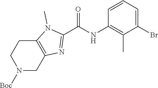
C1(Br)=CC=CC(NC(C2=NC3=C(N2C)CCN([Boc])C3)=O)=C1C
